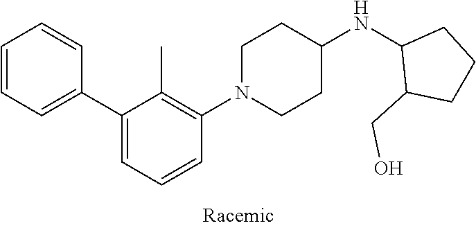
C1=CC=CC(C2=CC=CC(N3CCC(NC4C(CO)CCC4)CC3)=C2C)=C1
